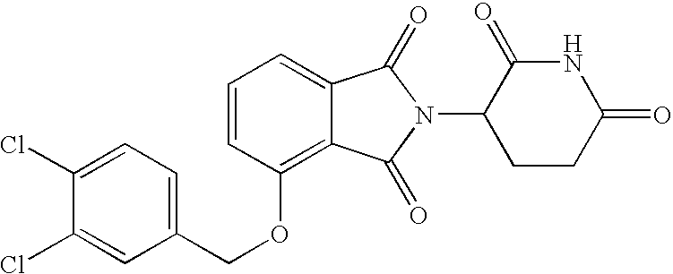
C1=CC(OCC2=CC=C(Cl)C(Cl)=C2)=C2C(=C1)C(=O)N(C1CCC(=O)NC1=O)C2=O
